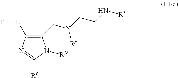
[E][L]C1=C(CN(CCN[R3])[Rx])N([RN])C([RC])=N1
